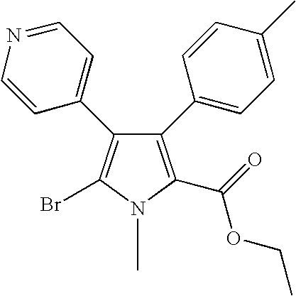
C1(C2=CC=C(C)C=C2)=C(C(=O)OCC)N(C)C(Br)=C1C1=CC=NC=C1
